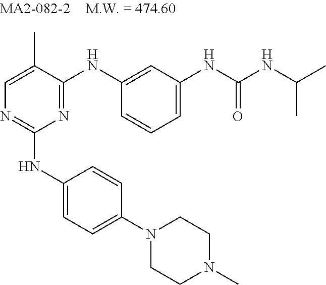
C1=C(C)C(NC2=CC(NC(NC(C)C)=O)=CC=C2)=NC(NC2=CC=C(N3CCN(C)CC3)C=C2)=N1
